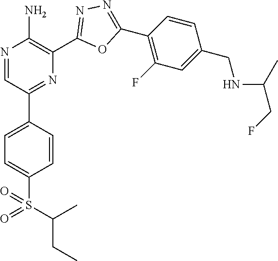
N1=CC(C2=CC=C(S(=O)(C(CC)C)=O)C=C2)=NC(C2=NN=C(C3=C(F)C=C(CNC(C)CF)C=C3)O2)=C1N
